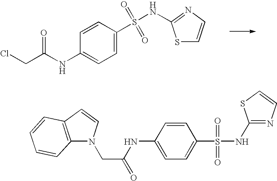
S1C=CN=C1NS(=O)(C1=CC=C(NC(CCl)=O)C=C1)=O.C12=C(C=CN1CC(=O)NC1=CC=C(S(=O)(NC3=NC=CS3)=O)C=C1)C=CC=C2
